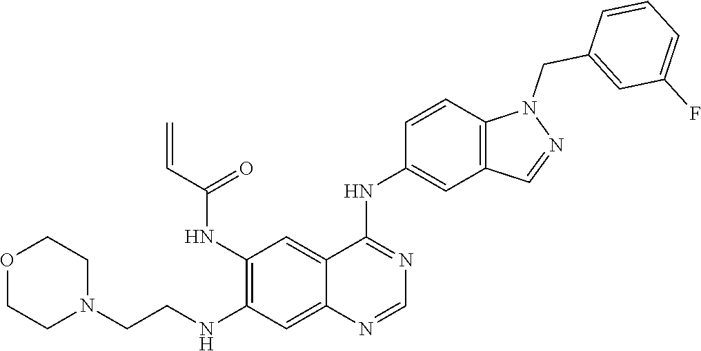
C1(NC(C=C)=O)=C(NCCN2CCOCC2)C=C2C(=C1)C(NC1=CC3=C(C=C1)N(CC1=CC(F)=CC=C1)N=C3)=NC=N2
